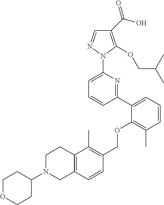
C1(C(O)=O)=C(OCC(C)C)N(C2=CC=CC(C3=CC=CC(C)=C3OCC3=C(C)C4=C(C=C3)CN(C3CCOCC3)CC4)=N2)N=C1
